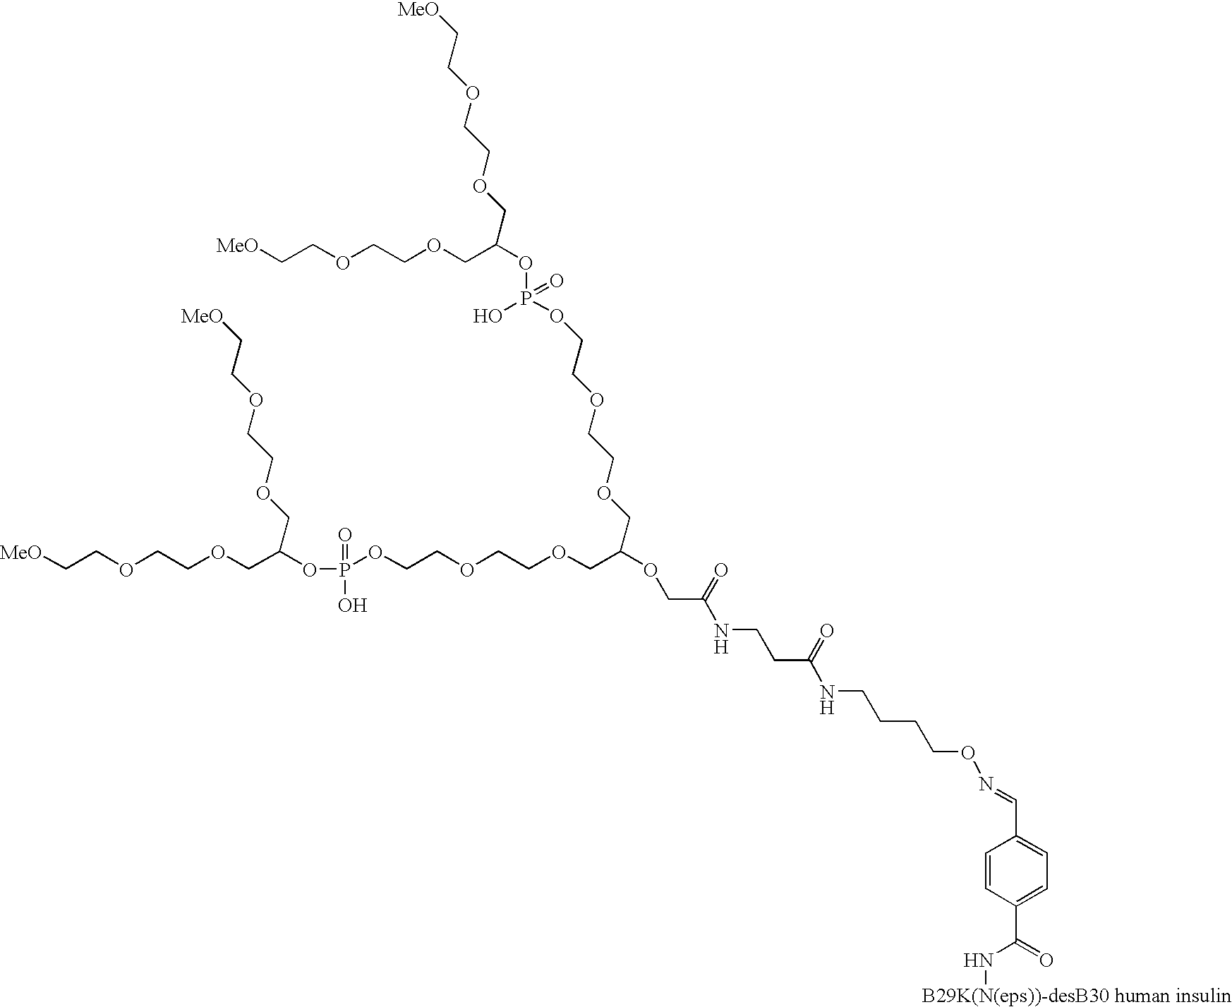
[MeO]CCOCCOCC(COCCOCC[MeO])OP(OCCOCCOCC(COCCOCCOP(O)(OC(COCCOCC[MeO])COCCOCC[MeO])=O)OCC(=O)NCCC(NCCCCON=CC1=CC=C(C(=O)N[B29K(N(eps))-desB30 human insulin])C=C1)=O)(=O)O
